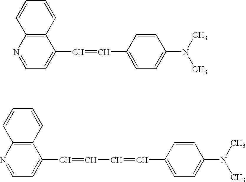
C12=C(N=CC=C1C=CC1=CC=C(N(C)C)C=C1)C=CC=C2.C12=C(N=CC=C1C=CC=CC1=CC=C(N(C)C)C=C1)C=CC=C2
